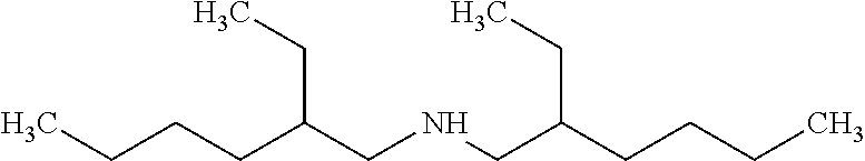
CCCCC(CNCC(CCCC)CC)CC
